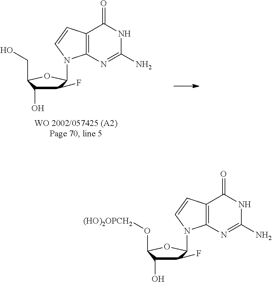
C1(F)C(O)C(CO)OC1N1C2=C(C(=O)NC(N)=N2)C=C1.C1(F)C(O)C(O[(HO)2OPCH2])OC1N1C2=C(C(=O)NC(N)=N2)C=C1
